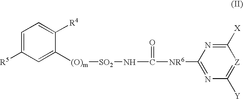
C1=C([R5])C=C([(O)m][SO2]NC([NR6]C2=NC([Y])=[Z]C([X])=N2)=O)C([R4])=C1
